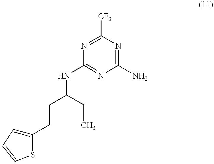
C1([CF3])=NC(NC(CCC2=CC=CS2)CC)=NC(N)=N1
